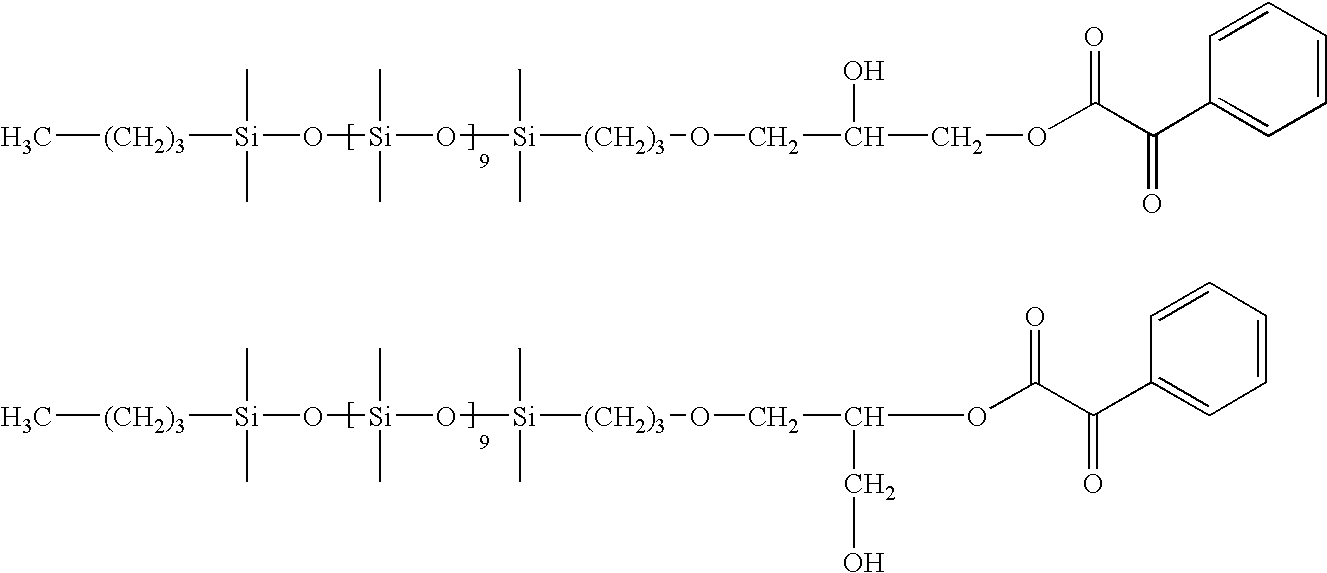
O([Si]([(CH2)3]OCC(COC(C(C1=CC=CC=C1)=O)=O)O)(C)C)[Si](O[Si]([(CH2)3]C)(C)C)(C)C.O([Si]([(CH2)3]OCC(CO)OC(C(C1=CC=CC=C1)=O)=O)(C)C)[Si](O[Si]([(CH2)3]C)(C)C)(C)C
